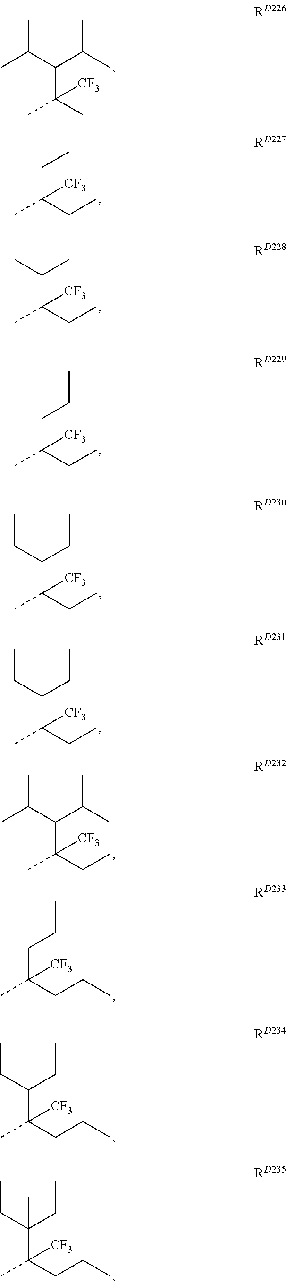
C(C(C(C)C)C(C)([CF3])C)(C)C.C(C)C(CC)([CF3])C.C(C)(C(CC)([CF3])C)C.C(CC)C(CC)([CF3])C.C(CC)(C(CC)([CF3])C)CC.C(CC)(C(CC)([CF3])C)(CC)C.C(C(C)C)(C(CC)([CF3])C)C(C)C.C(CC)C(CCC)([CF3])C.C(CC)(C(CCC)([CF3])C)CC.C(CC)(C(CCC)([CF3])C)(CC)C
